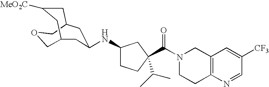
N1(C(=O)C2(C(C)C)CCC(NC3CC4CC([MeO2C])CC(COC4)C3)C2)CCC2=C(C1)C=C([CF3])C=N2
